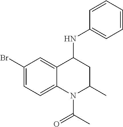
C1=CC=CC(NC2C3=CC(Br)=CC=C3N(C(C)=O)C(C)C2)=C1
